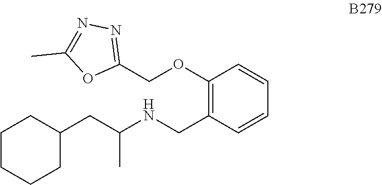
C1CCCC(CC(NCC2=C(OCC3=NN=C(C)O3)C=CC=C2)C)C1
